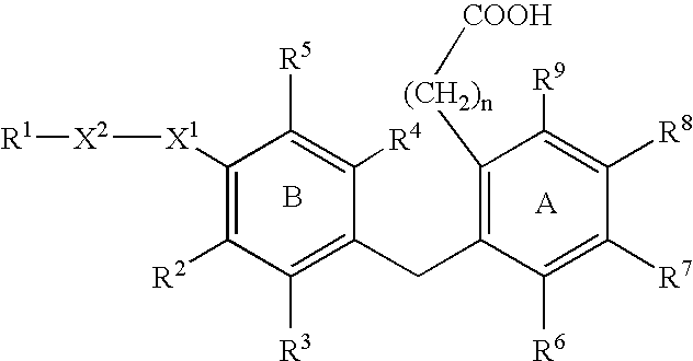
C1([X1][X2][R1])=C([R2])C([R3])=C(CC2=C([(CH2)n][COOH])C([R9])=C([R8])C([R7])=C2[R6])C([R4])=C1[R5].[A].B
